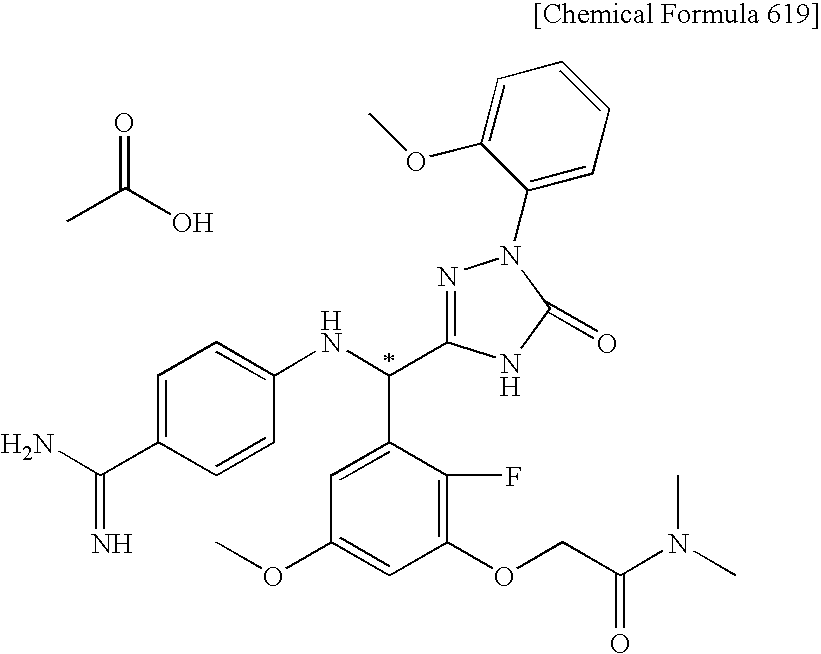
C1=C(C(N)=N)C=CC(NC(C2=CC(OC)=CC(OCC(N(C)C)=O)=C2F)C2=NN(C3=CC=CC=C3OC)C(=O)N2)=C1.O=C(O)C
